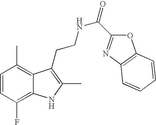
C1=CC(F)=C2C(=C1C)C(CCNC(=O)C1=NC3=C(O1)C=CC=C3)=C(C)N2
